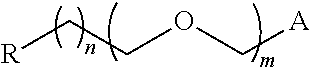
[R]CCOC[A]
